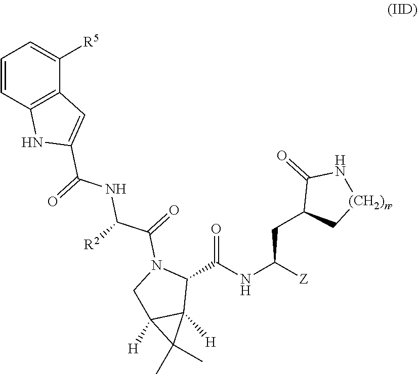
C1(C(NC([Z])CC2C[(CH2)n]NC2=O)=O)N(C(=O)C([R2])NC(C2=CC3=C(N2)C=CC=C3[R5])=O)CC2([H])C1([H])C2(C)C
